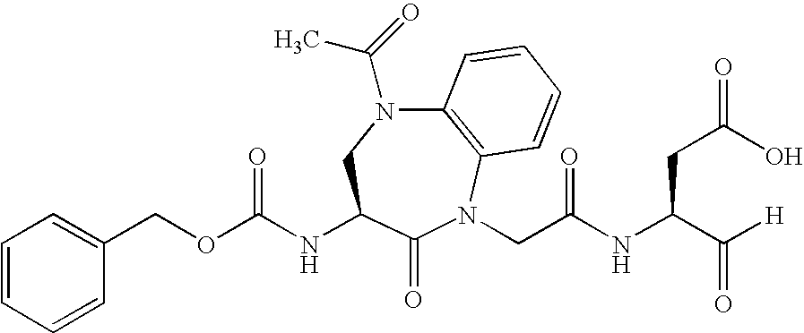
C12=C(N(CC(NC(C([H])=O)CC(=O)O)=O)C(=O)C(NC(OCC3=CC=CC=C3)=O)CN1C(=O)C)C=CC=C2
